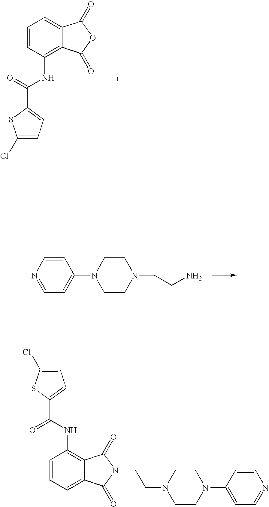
C1=CC(NC(C2=CC=C(Cl)S2)=O)=C2C(=C1)C(=O)OC2=O.C1=CN=CC=C1N1CCN(CCN)CC1.C1=CC=C2C(=C1NC(=O)C1=CC=C(Cl)S1)C(=O)N(CCN1CCN(C3=CC=NC=C3)CC1)C2=O
